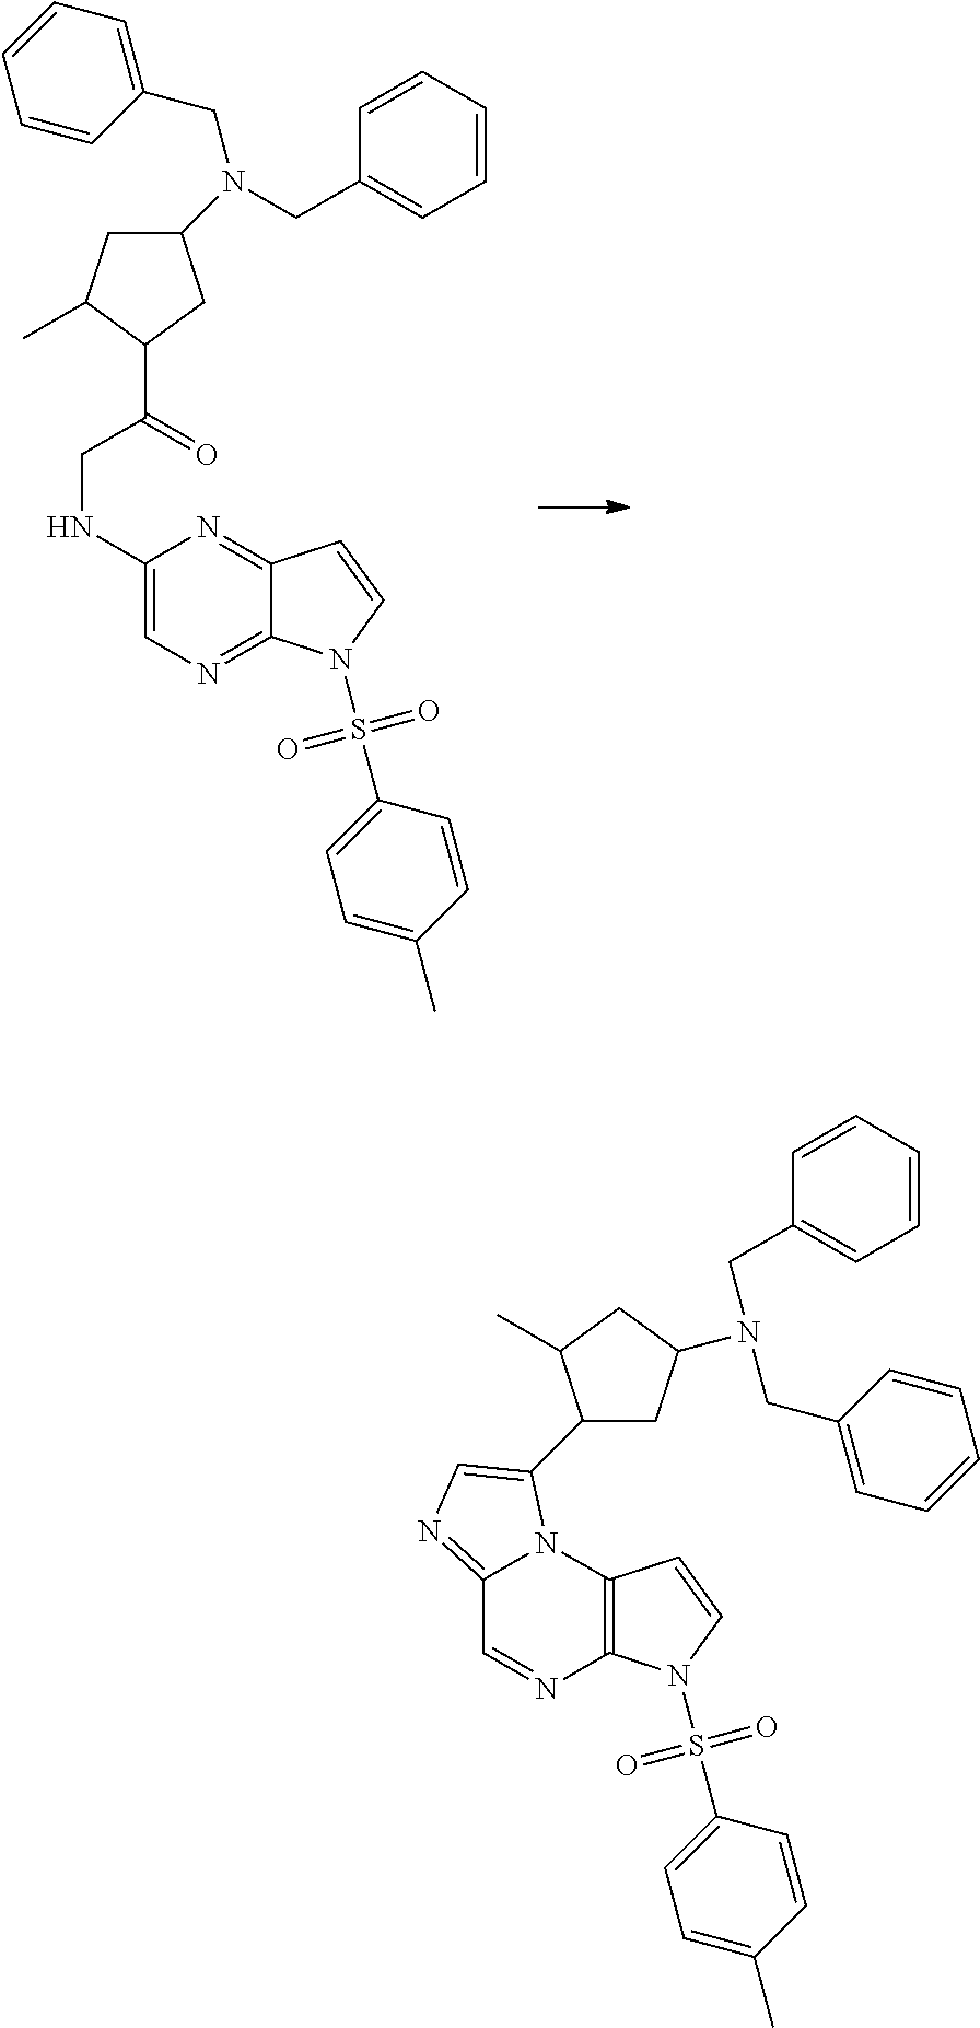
N(C1=CN=C2C(=N1)C=CN2S(C1=CC=C(C)C=C1)(=O)=O)CC(C1CC(N(CC2=CC=CC=C2)CC2=CC=CC=C2)CC1C)=O.C12=NC=C(C3CC(N(CC4=CC=CC=C4)CC4=CC=CC=C4)CC3C)N1C1=C(N=C2)N(S(C2=CC=C(C)C=C2)(=O)=O)C=C1
